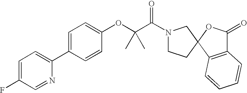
C1=C(F)C=NC(C2=CC=C(OC(C)(C)C(=O)N3CCC4(C3)C3=C(C(=O)O4)C=CC=C3)C=C2)=C1
